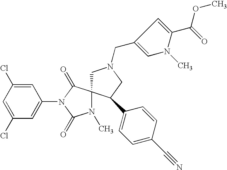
C1(Cl)=CC(Cl)=CC(N2C(=O)N(C)C3(C2=O)CN(CC2=CN(C)C(C(=O)OC)=C2)CC3C2=CC=C(C#N)C=C2)=C1
